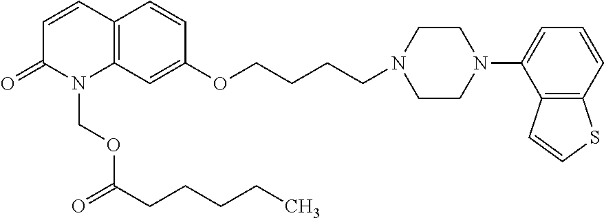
C12=C(C=C(OCCCCN3CCN(C4=CC=CC5=C4C=CS5)CC3)C=C1)N(COC(CCCCC)=O)C(=O)C=C2
